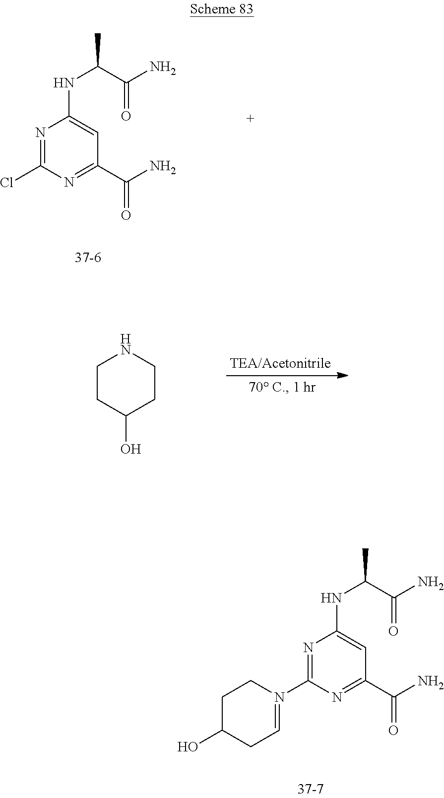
N1=C(Cl)N=C(C(N)=O)C=C1NC(C(N)=O)C.C1CC(O)CCN1.OC1CC=N(C2=NC(NC(C(N)=O)C)=CC(C(N)=O)=N2)CC1
